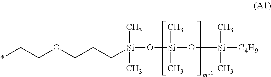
*CCOCCC[Si](O[Si](O[Si]([C4H9])(C)C)(C)C)(C)C.[A]
